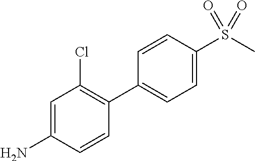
C1=C(N)C=CC(C2=CC=C(S(C)(=O)=O)C=C2)=C1Cl
